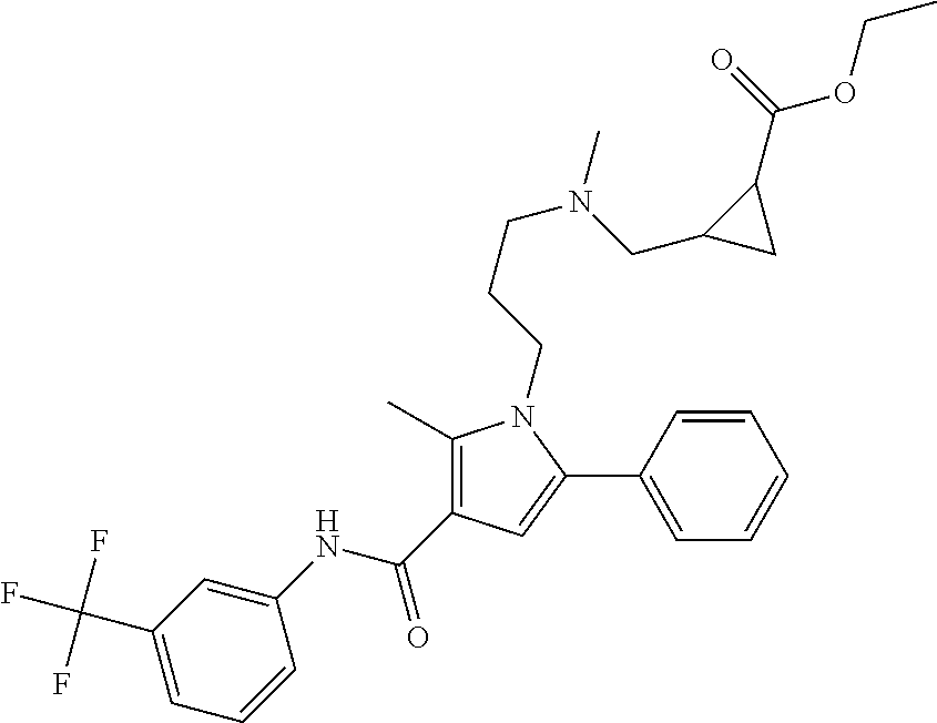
C1(C)=C(C(NC2=CC(C(F)(F)F)=CC=C2)=O)C=C(C2=CC=CC=C2)N1CCCN(CC1CC1C(=O)OCC)C
